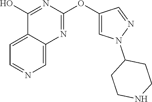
C1(OC2=NC3=CN=CC=C3C(O)=N2)=CN(C2CCNCC2)N=C1
